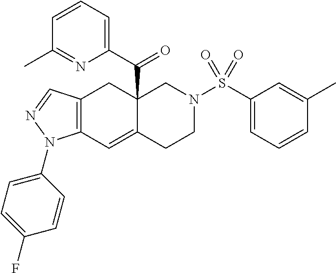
C12(C(C3=CC=CC(C)=N3)=O)C(=CC3=C(C1)C=NN3C1=CC=C(F)C=C1)CCN(S(C1=CC=CC(C)=C1)(=O)=O)C2
